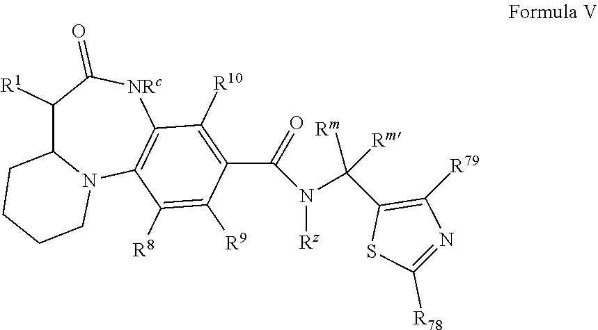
C1([R1])C2N(C3=C([NRc]C1=O)C([R10])=C(C(=O)N([Rz])C(C1=C([R79])N=C([R78])S1)([Rm])[Rm])C([R9])=C3[R8])CCCC2
